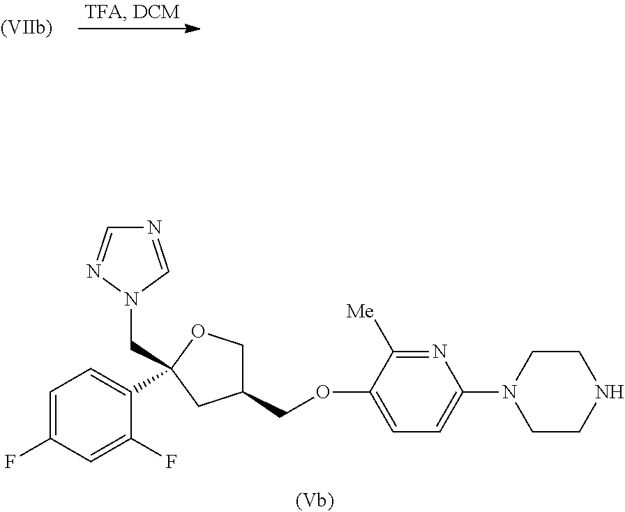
C1=C(F)C=C(F)C(C2(CN3C=NC=N3)CC(COC3=CC=C(N4CCNCC4)N=C3[Me])CO2)=C1
